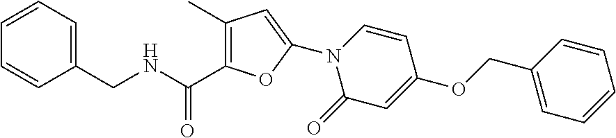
C1(C(NCC2=CC=CC=C2)=O)=C(C)C=C(N2C(=O)C=C(OCC3=CC=CC=C3)C=C2)O1
